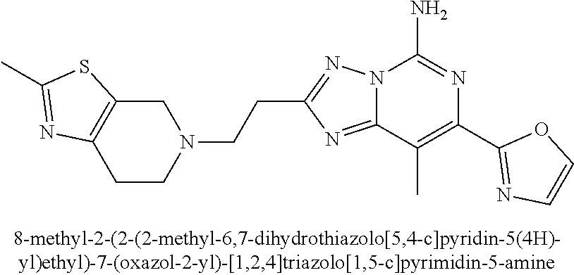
C(N1CC2=C(CC1)N=C(C)S2)CC1=NN2C(=N1)C(C)=C(C1=NC=CO1)N=C2N
